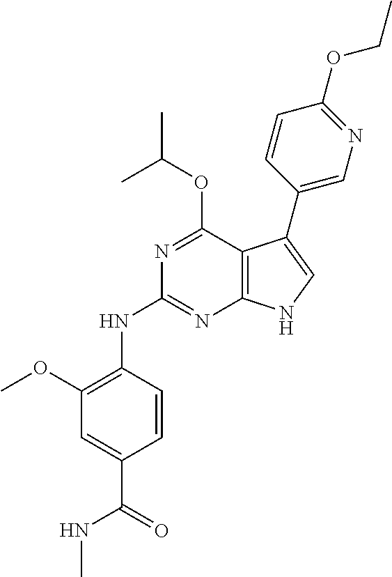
N(C1=NC2=C(C(OC(C)C)=N1)C(C1=CN=C(OCC)C=C1)=CN2)C1=C(OC)C=C(C(=O)NC)C=C1
